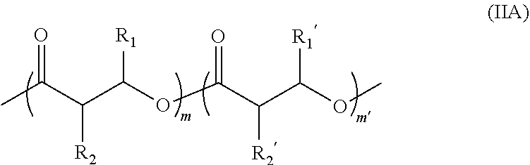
CC(C(C(OC(C(C(OC)[R1])[R2])=O)[R1])[R2])=O
